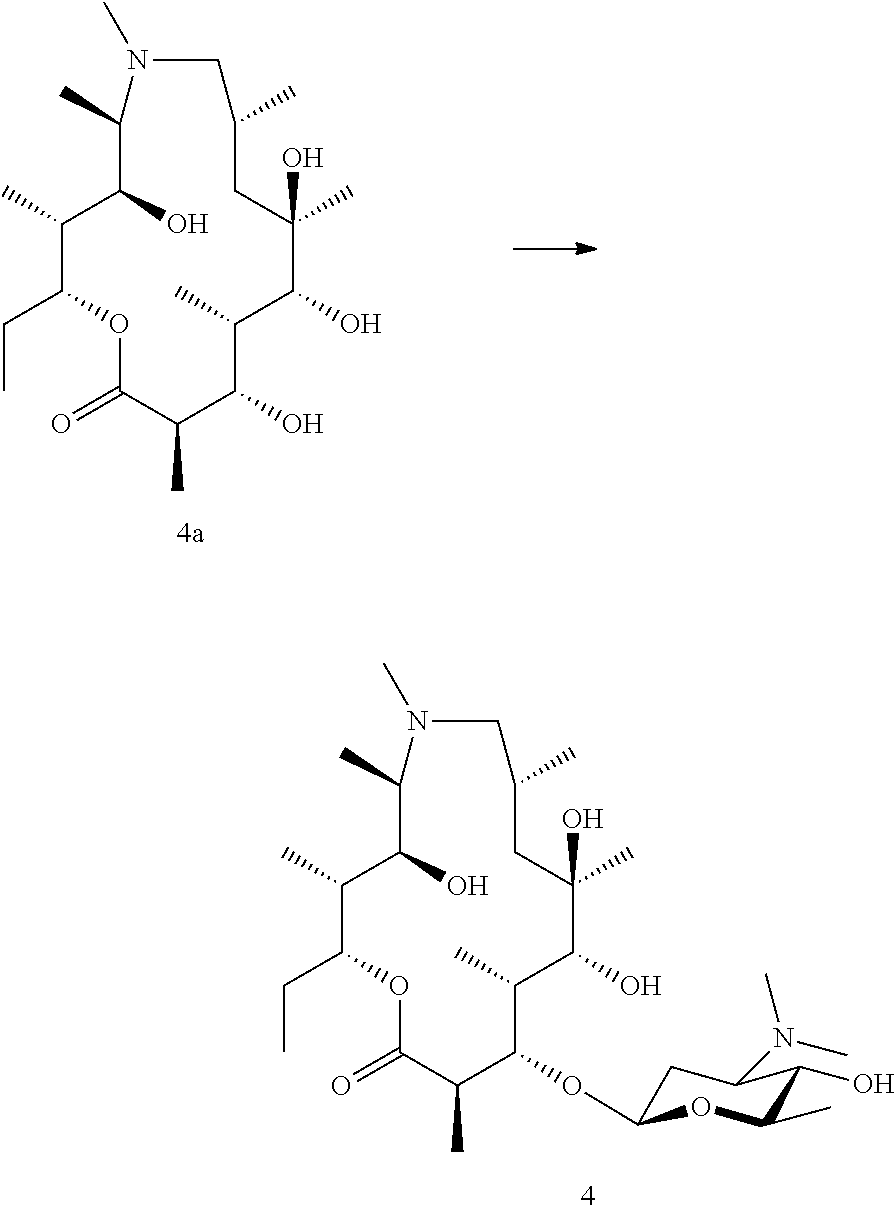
N1(C)CC(C)CC(C)(O)C(O)C(C)C(O)C(C)C(=O)OC(CC)C(C)C(O)C1C.N1(C)CC(C)CC(C)(O)C(O)C(C)C(OC2CC(N(C)C)C(O)C(C)O2)C(C)C(=O)OC(CC)C(C)C(O)C1C
